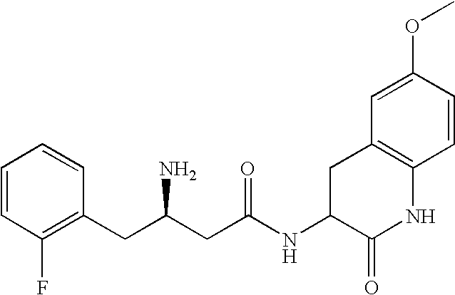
C1=CC(F)=C(CC(CC(NC2C(=O)NC3=C(C2)C=C(OC)C=C3)=O)N)C=C1
